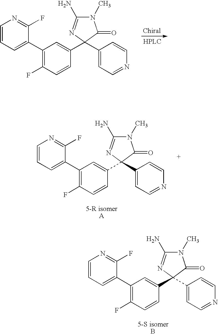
N1(C)C(N)=NC(C2=CC(C3=CC=CN=C3F)=C(F)C=C2)(C2=CC=NC=C2)C1=O.N1(C)C(N)=NC(C2=CC(C3=CC=CN=C3F)=C(F)C=C2)(C2=CC=NC=C2)C1=O.N1(C)C(N)=NC(C2=CC(C3=CC=CN=C3F)=C(F)C=C2)(C2=CC=NC=C2)C1=O
